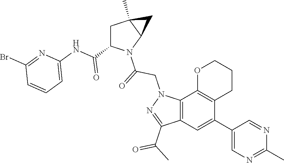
C1(C2=CC3=C(C4=C2CCCO4)N(CC(=O)N2C(C(NC4=CC=CC(Br)=N4)=O)CC4(C)C2C4)N=C3C(C)=O)=CN=C(C)N=C1
